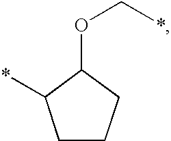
C1CCC(OC*)C1*
